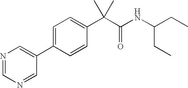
N1=CN=CC(C2=CC=C(C(C(NC(CC)CC)=O)(C)C)C=C2)=C1
